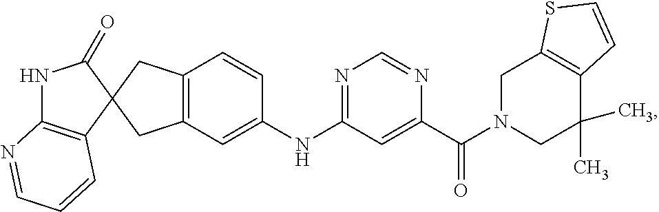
C1(=O)NC2=C(C=CC=N2)C12CC1=C(C2)C=CC(NC2=NC=NC(C(=O)N3CC(C)(C)C4=C(C3)SC=C4)=C2)=C1
